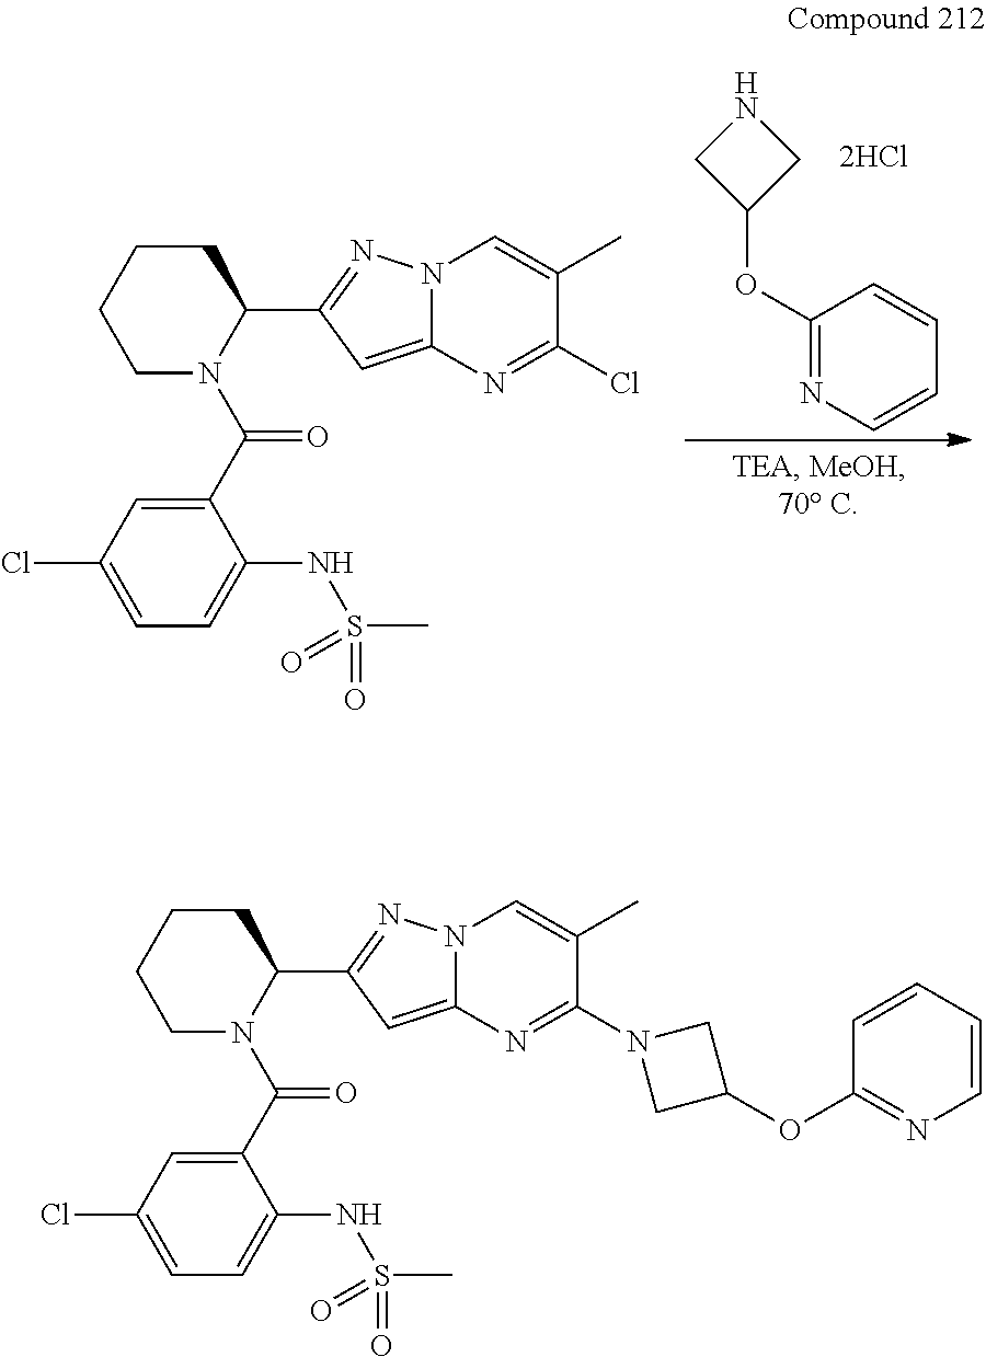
C1CCCN(C(=O)C2=CC(Cl)=CC=C2NS(C)(=O)=O)C1C1=NN2C(=C1)N=C(Cl)C(C)=C2.C1(OC2CNC2)=NC=CC=C1.C1CCCN(C(=O)C2=CC(Cl)=CC=C2NS(C)(=O)=O)C1C1=NN2C(=C1)N=C(N1CC(OC3=NC=CC=C3)C1)C(C)=C2
